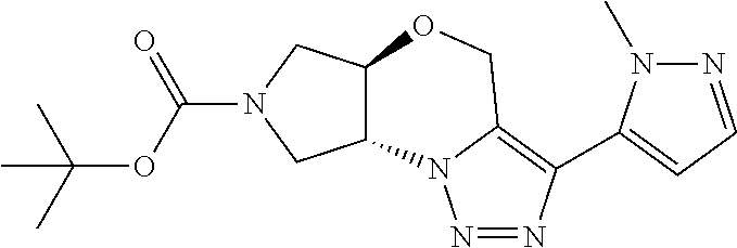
C12CN(C(OC(C)(C)C)=O)CC1OCC1=C(C3=CC=NN3C)N=NN21
